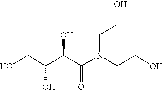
OCC(C(C(=O)N(CCO)CCO)O)O
